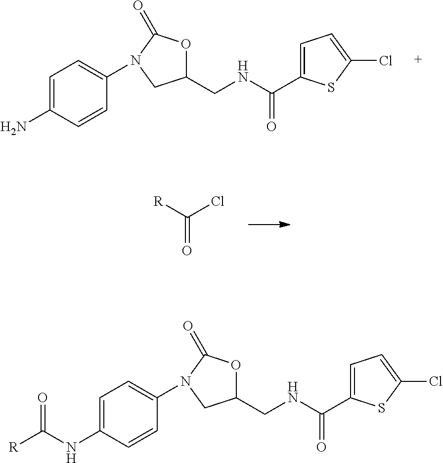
C1=C(N)C=CC(N2C(=O)OC(CNC(=O)C3=CC=C(Cl)S3)C2)=C1.C(=O)([R])Cl.C1=C(NC([R])=O)C=CC(N2C(=O)OC(CNC(=O)C3=CC=C(Cl)S3)C2)=C1
